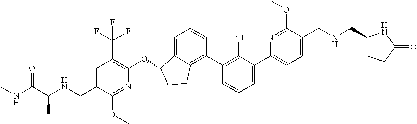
O(C1C2=CC=CC(C3=C(Cl)C(C4=CC=C(CNCC5CCC(=O)N5)C(OC)=N4)=CC=C3)=C2CC1)C1=C(C(F)(F)F)C=C(CNC(C(NC)=O)C)C(OC)=N1
